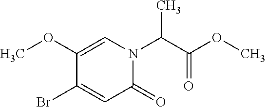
N1(C(C(OC)=O)C)C(=O)C=C(Br)C(OC)=C1
